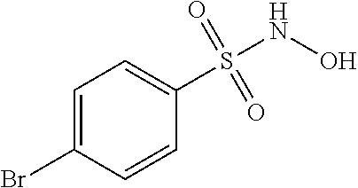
C1=C(Br)C=CC(S(=O)(=O)NO)=C1
